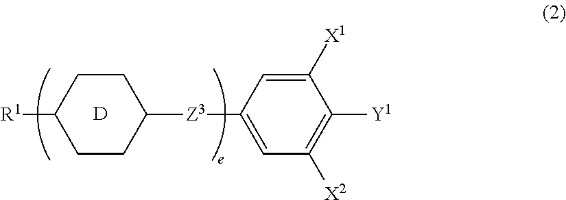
[D].[R1]C1CCC([Z3]C2=CC([X2])=C([Y1])C([X1])=C2)CC1
